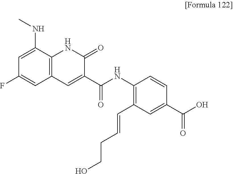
CNC1=CC(F)=CC2=C1NC(=O)C(C(NC1=C(C=CCCO)C=C(C(=O)O)C=C1)=O)=C2
